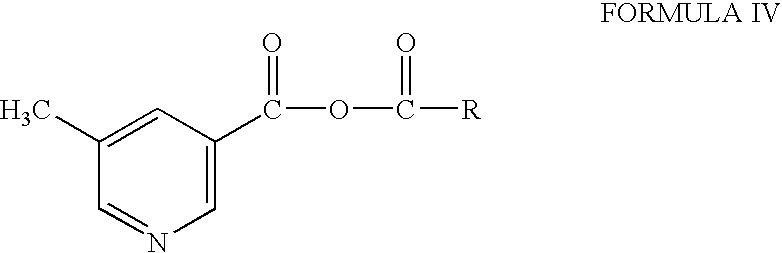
C1=C(C(OC([R])=O)=O)C=C(C)C=N1
